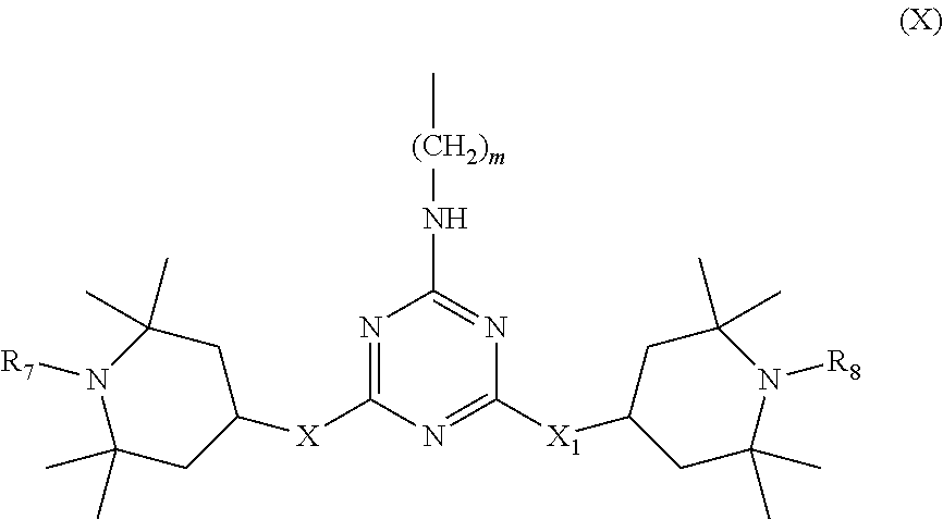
[(CH2)m](NC1=NC([X1]C2CC(C)(C)N([R8])C(C)(C)C2)=NC([X]C2CC(C)(C)N([R7])C(C)(C)C2)=N1)C
